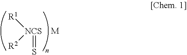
[R1][NCS]([R2])=S.[M]
